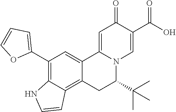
C12=CC(C3=CC=CO3)=C3C(=C1CC(C(C)(C)C)N1C2=CC(=O)C(C(O)=O)=C1)C=CN3
